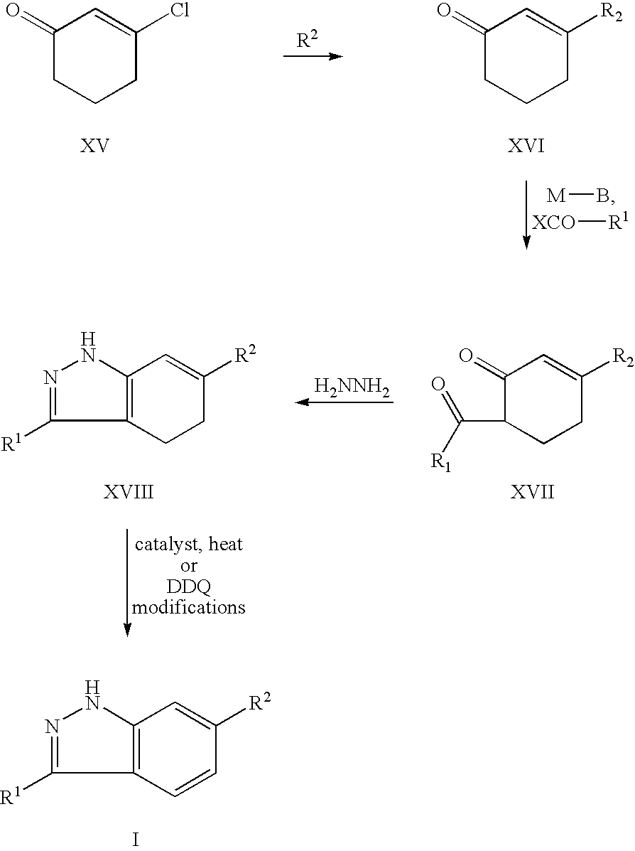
C1(=O)CCCC([R2])=C1.[M]B.[XCO][R1].C1(=O)CCCC(Cl)=C1.[H2NNH2].C1(=O)C(C([R1])=O)CCC([R2])=C1.C12=C(CCC([R2])=C1)C([R1])=NN2.C12=C(C=CC([R2])=C1)C([R1])=NN2.I
